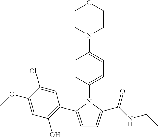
C1=C(C2=C(O)C=C(OC)C(Cl)=C2)N(C2=CC=C(N3CCOCC3)C=C2)C(C(NCC)=O)=C1
